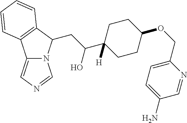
C12=CN=CN1C(CC(C1([H])CCC(OCC3=CC=C(N)C=N3)CC1)O)C1=C2C=CC=C1
